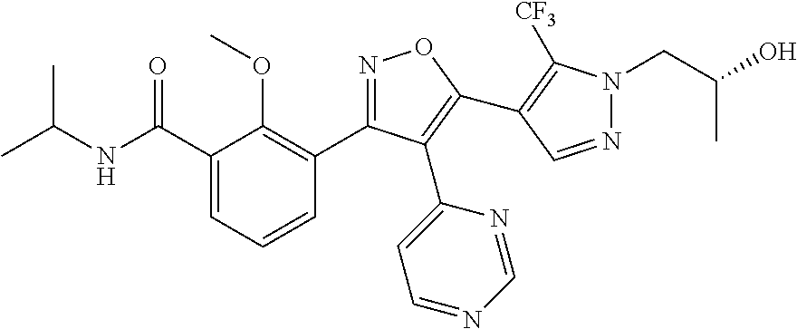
N1=CN=CC=C1C1=C(C2=C([CF3])N(CC(C)O)N=C2)ON=C1C1=C(OC)C(C(=O)NC(C)C)=CC=C1
